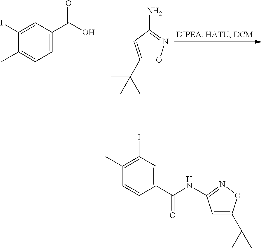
C1=C(C(=O)O)C=C(I)C(C)=C1.C1(C(C)(C)C)=CC(N)=NO1.C1(C(C)(C)C)=CC(NC(=O)C2=CC(I)=C(C)C=C2)=NO1
